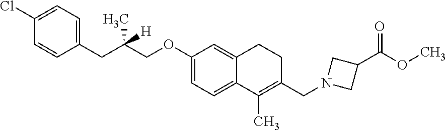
C1=C(Cl)C=CC(CC(COC2=CC=C3C(=C2)CCC(CN2CC(C(OC)=O)C2)=C3C)(C)[H])=C1
